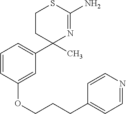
C1=CC(OCCCC2=CC=NC=C2)=CC(C2(C)N=C(N)SCC2)=C1
